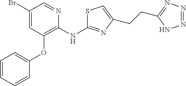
C1(Br)=CC(OC2=CC=CC=C2)=C(NC2=NC(CCC3=NN=NN3)=CS2)N=C1
